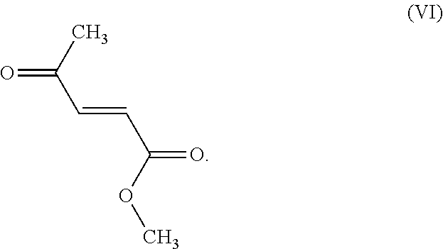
C(C(OC)=O)=CC(C)=O
